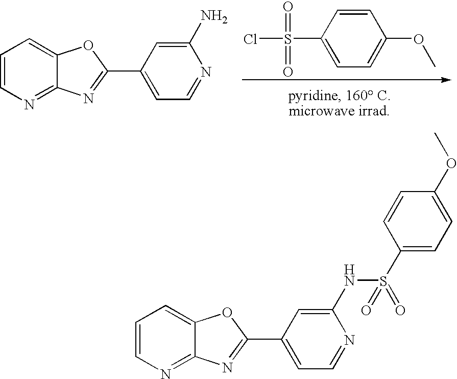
C1=CN=C2C(=C1)OC(C1=CC=NC(N)=C1)=N2.C1=CC(S(Cl)(=O)=O)=CC=C1OC.C1=CN=C2C(=C1)OC(C1=CC=NC(NS(C3=CC=C(OC)C=C3)(=O)=O)=C1)=N2
